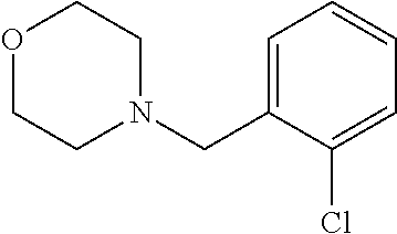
O1CCN(CC2=CC=CC=C2Cl)CC1
